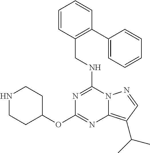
C(NC1=NC(OC2CCNCC2)=NC2=C(C(C)C)C=NN12)C1=C(C2=CC=CC=C2)C=CC=C1
